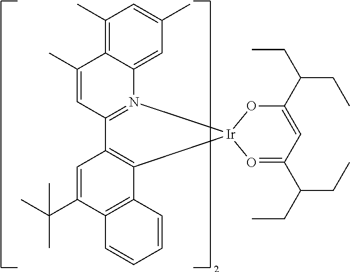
C1(C)=CC2=N(C3=CC(C)=CC(C)=C13)[Ir]1(C3=C2C=C(C(C)(C)C)C2=C3C=CC=C2)O=C(C(CC)CC)C=C(C(CC)CC)O1
